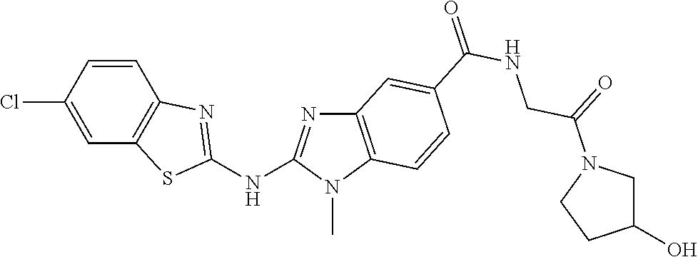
ClC1=CC2=C(C=C1)N=C(NC1=NC3=C(N1C)C=CC(C(NCC(=O)N1CC(O)CC1)=O)=C3)S2
